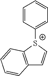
[S+]1(C2=CC=CC=C2)C2=C(C=C1)C=CC=C2
